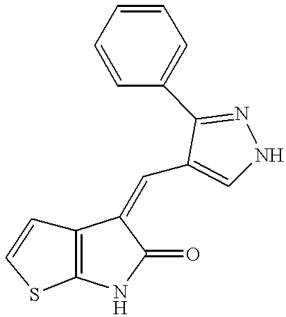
C12=C(NC(=O)C1=CC1=CNN=C1C1=CC=CC=C1)SC=C2
